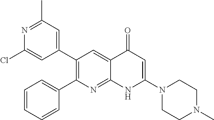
N1=C(C)C=C(C2=C(C3=CC=CC=C3)N=C3C(=C2)C(=O)C=C(N2CCN(C)CC2)N3)C=C1Cl
